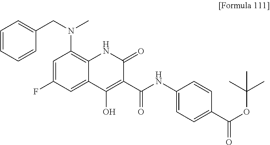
C1=CC=CC(CN(C)C2=C3C(=CC(F)=C2)C(O)=C(C(NC2=CC=C(C(=O)OC(C)(C)C)C=C2)=O)C(=O)N3)=C1
